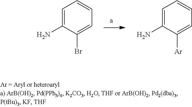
C1=C(N)C(Br)=CC=C1.C1=C(N)C([Ar])=CC=C1
